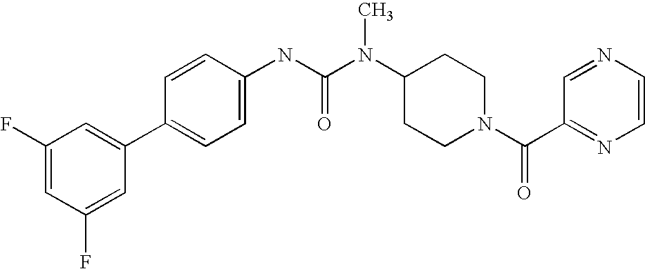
C1(F)=CC(F)=CC(C2=CC=C(NC(N(C3CCN(C(C4=NC=CN=C4)=O)CC3)C)=O)C=C2)=C1
